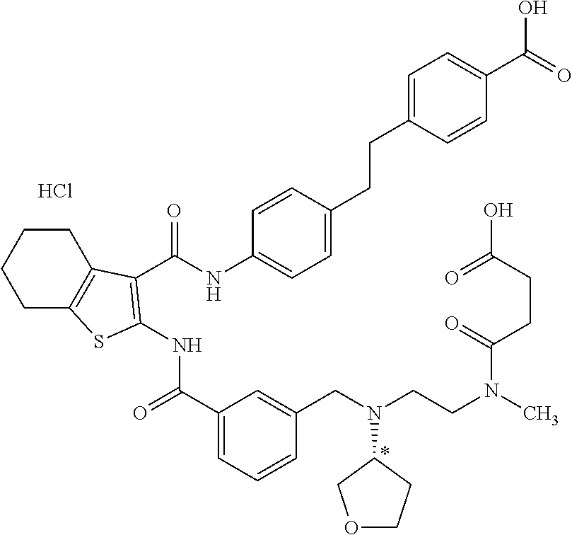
C1(C(=O)NC2=C(C(NC3=CC=C(CCC4=CC=C(C(=O)O)C=C4)C=C3)=O)C3=C(CCCC3)S2)=CC=CC(CN(CCN(C(CCC(O)=O)=O)C)C2COCC2)=C1.Cl.*
